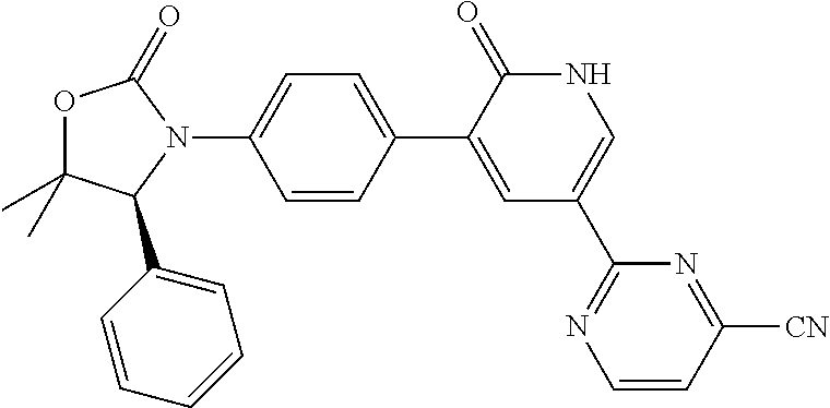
O1C(C)(C)C(C2=CC=CC=C2)N(C2=CC=C(C3=CC(C4=NC=CC([CN])=N4)=CNC3=O)C=C2)C1=O
